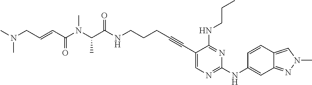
C(N(C(C(NCCCC#CC1=CN=C(NC2=CC3=NN(C)C=C3C=C2)N=C1NCCC)=O)C)C)(C=CCN(C)C)=O
